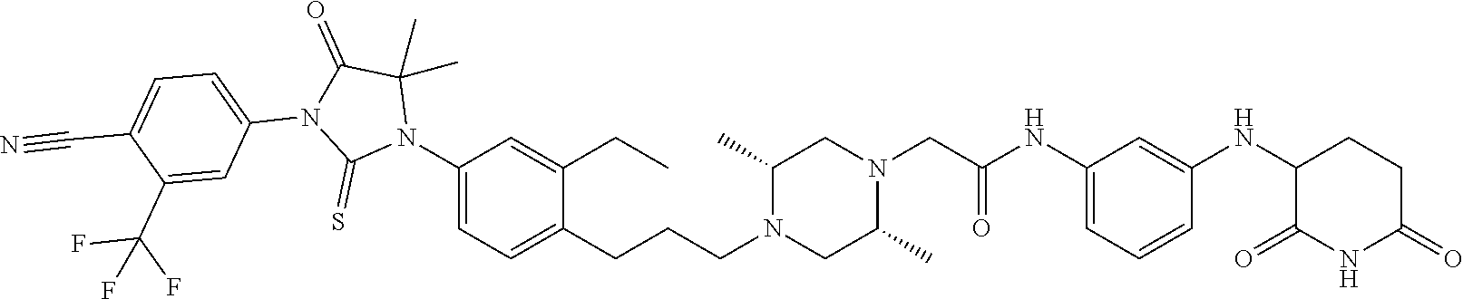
C1=C(NC(CN2CC(C)N(CCCC3=CC=C(N4C(C)(C)C(=O)N(C5=CC=C(C#N)C(C(F)(F)F)=C5)C4=S)C=C3CC)CC2C)=O)C=C(NC2C(=O)NC(=O)CC2)C=C1
